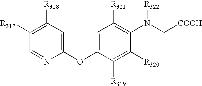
C1([R317])=C([R318])C=C(OC2=CC([R321])=C(N(C[COOH])[R322])C([R320])=C2[R319])N=C1
